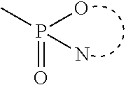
P(=O)(C)(N)O
